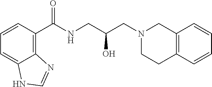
C1=CC(C(NCC(CN2CCC3=C(C2)C=CC=C3)O)=O)=C2C(=C1)NC=N2
